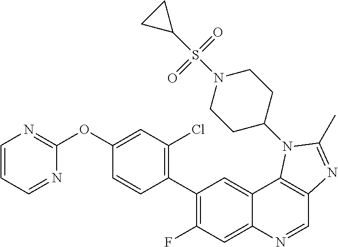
C1=CC=NC(OC2=CC(Cl)=C(C3=C(F)C=C4C(=C3)C3=C(C=N4)N=C(C)N3C3CCN(S(C4CC4)(=O)=O)CC3)C=C2)=N1
